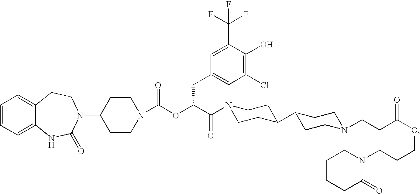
C1=CC=C2C(=C1)CCN(C1CCN(C(OC(C(=O)N3CCC(C4CCN(CCC(OCCCN5CCCCC5=O)=O)CC4)CC3)CC3=CC(Cl)=C(O)C(C(F)(F)F)=C3)=O)CC1)C(=O)N2
